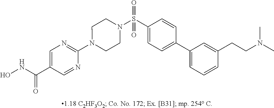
N1(C2=NC=C(C(NO)=O)C=N2)CCN(S(C2=CC=C(C3=CC=CC(CCN(C)C)=C3)C=C2)(=O)=O)CC1
